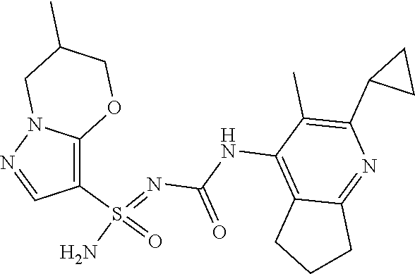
C(NC1=C2C(=NC(C3CC3)=C1C)CCC2)(N=S(N)(=O)C1=C2N(N=C1)CC(C)CO2)=O
